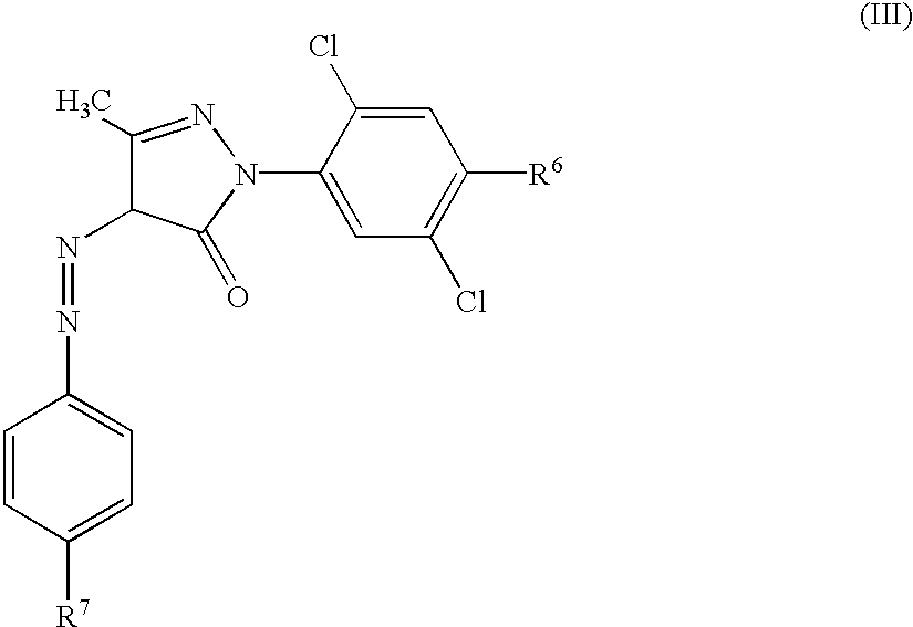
N1(C2=CC(Cl)=C([R6])C=C2Cl)N=C(C)C(N=NC2=CC=C([R7])C=C2)C1=O
